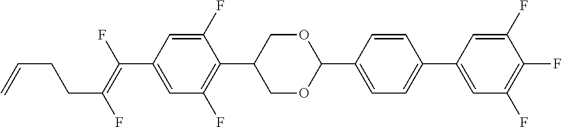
C(C1=CC(F)=C(C2COC(C3=CC=C(C4=CC(F)=C(F)C(F)=C4)C=C3)OC2)C(F)=C1)(=C(F)CCC=C)F
